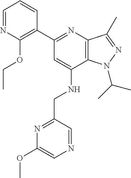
C1=NC(OCC)=C(C2=NC3=C(C(NCC4=NC(OC)=CN=C4)=C2)N(C(C)C)N=C3C)C=C1
